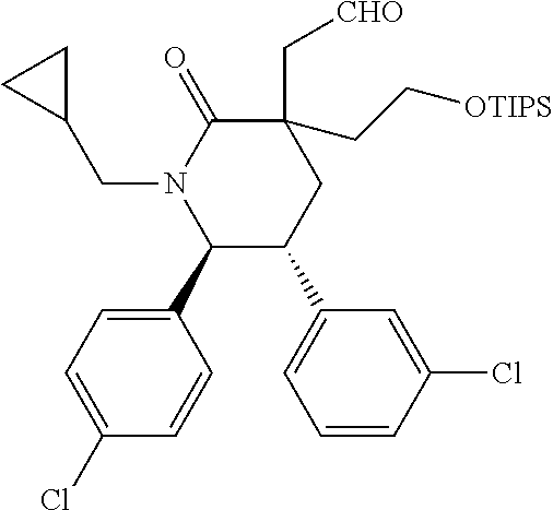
C1=C(Cl)C=CC(C2C(C3=CC=CC(Cl)=C3)CC(C[CHO])(CC[OTIPS])C(=O)N2CC2CC2)=C1
